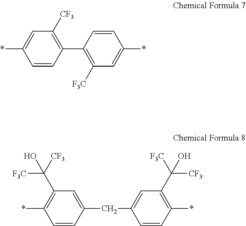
C1=CC(C2=C([F3C])C=C(*)C=C2)=C([CF3])C=C1*.C1=CC(CC2=CC(C([CF3])([F3C])O)=C(*)C=C2)=CC(C([F3C])([CF3])O)=C1*
